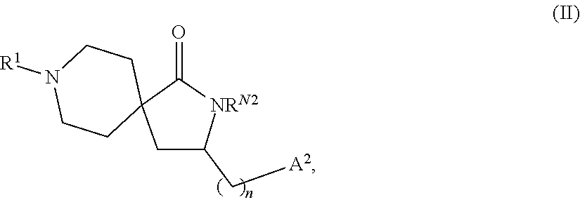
C12(CC(C[A2])[NRN2]C1=O)CCN([R1])CC2
